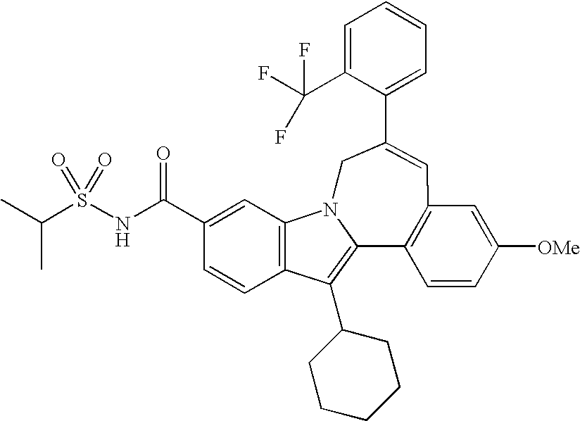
C1=C(C(F)(F)F)C(C2=CC3=C(C4=C(C5CCCCC5)C5=C(C=C(C(NS(C(C)C)(=O)=O)=O)C=C5)N4C2)C=CC([OMe])=C3)=CC=C1
